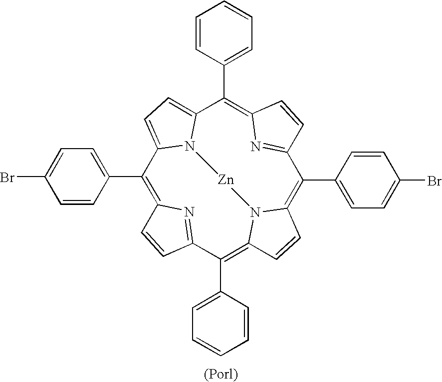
C1(C2=CC=C(Br)C=C2)=C2N=C(C(C3=CC=CC=C3)=C3N4C(=C(C5=CC=C(Br)C=C5)C5=NC(=C(C6=CC=CC=C6)C6=CC=C1N6[Zn]4)C=C5)C=C3)C=C2
